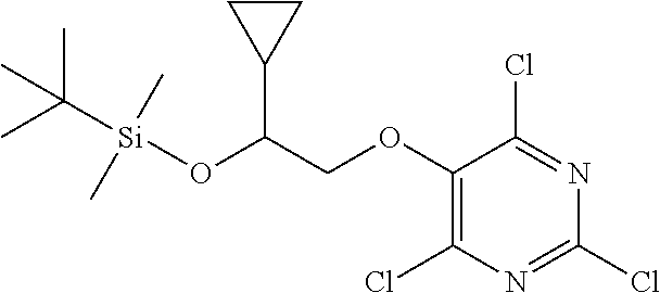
C1(OCC(O[Si](C(C)(C)C)(C)C)C2CC2)=C(Cl)N=C(Cl)N=C1Cl
